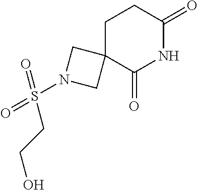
C1C2(C(=O)NC(=O)C1)CN(S(=O)(=O)CCO)C2
